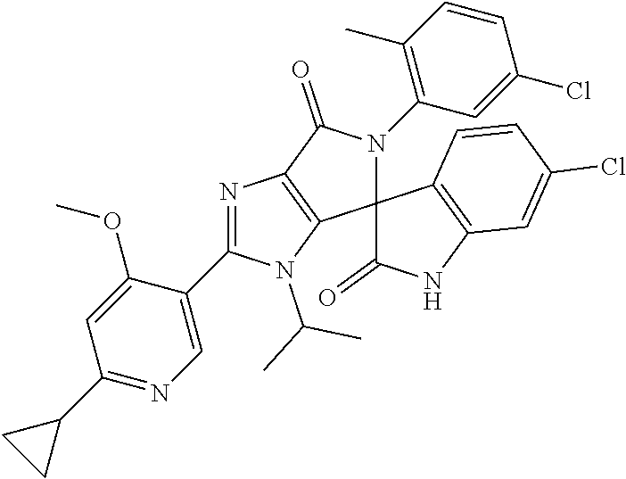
N1=C(C2=CN=C(C3CC3)C=C2OC)N(C(C)C)C2=C1C(=O)N(C1=C(C)C=CC(Cl)=C1)C21C(=O)NC2=C1C=CC(Cl)=C2
